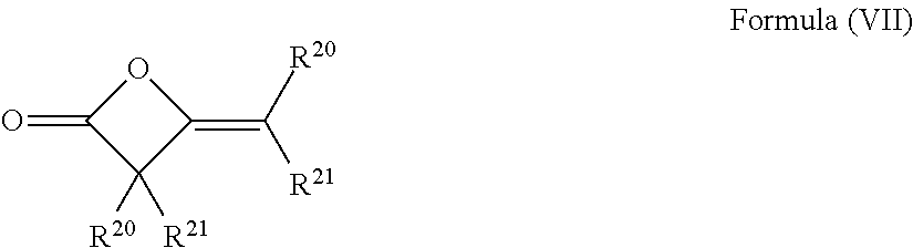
O1C(=O)C([R20])([R21])C1=C([R20])[R21]
